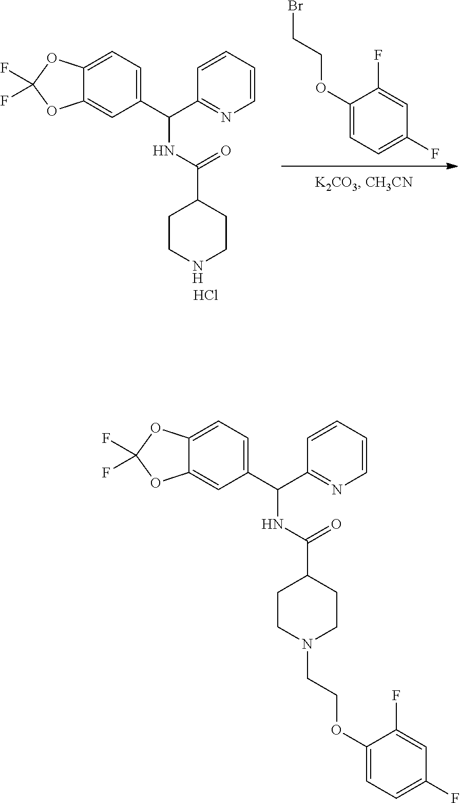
C1(OCCBr)=CC=C(F)C=C1F.C12=CC(C(C3=NC=CC=C3)NC(C3CCNCC3)=O)=CC=C1OC(F)(F)O2.Cl.C1CN(CCOC2=CC=C(F)C=C2F)CCC1C(NC(C1=CC=C2C(=C1)OC(F)(F)O2)C1=NC=CC=C1)=O
